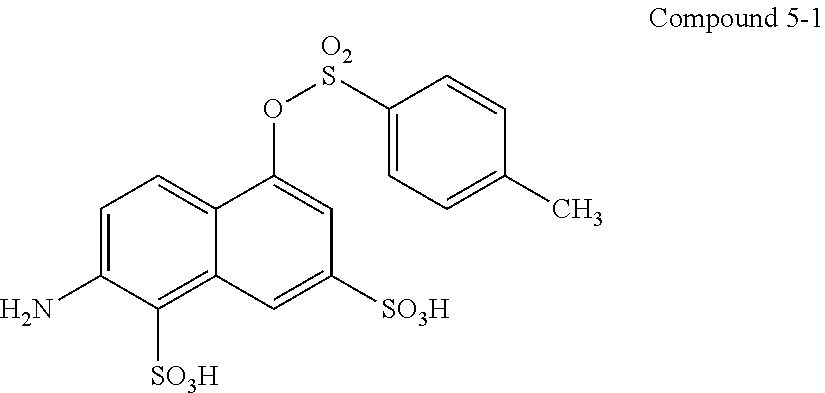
C1=C(N)C([SO3H])=C2C(=C1)C(O[O2S]C1=CC=C(C)C=C1)=CC([SO3H])=C2
